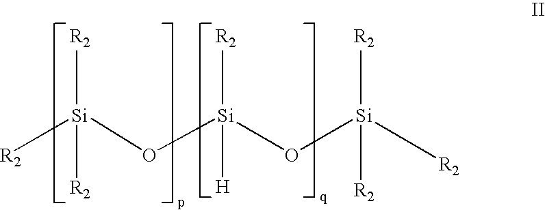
[R2][Si](O[Si](O[Si]([R2])([R2])[R2])([R2])[H])([R2])[R2]
